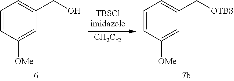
C1=CC([OMe])=CC(CO)=C1.[CH2Cl2].C1=CC([OMe])=CC(C[OTBS])=C1
